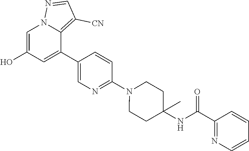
C1(C2=CC(O)=CN3C2=C([CN])C=N3)=CN=C(N2CCC(C)(NC(C3=NC=CC=C3)=O)CC2)C=C1
